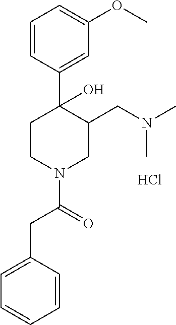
C1=CC(C2(O)CCN(C(CC3=CC=CC=C3)=O)CC2CN(C)C)=CC(OC)=C1.Cl
